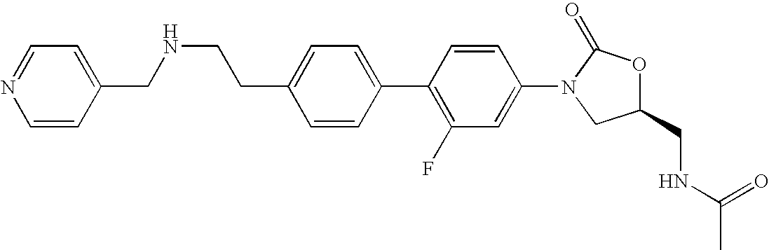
C1=C(CCNCC2=CC=NC=C2)C=CC(C2=C(F)C=C(N3CC(CNC(C)=O)OC3=O)C=C2)=C1
